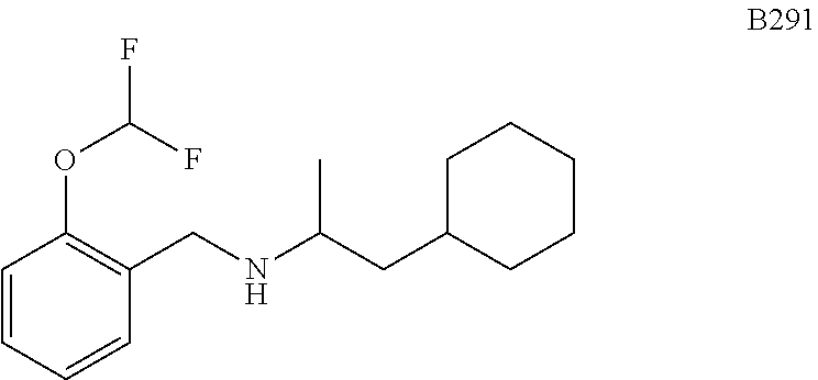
C1CCCCC1CC(C)NCC1=C(OC(F)F)C=CC=C1
